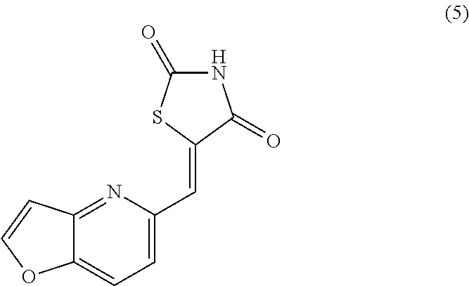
C12=CC=C(C=C3C(=O)NC(=O)S3)N=C1C=CO2
